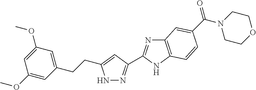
N1N=C(C2=NC3=C(N2)C=CC(C(N2CCOCC2)=O)=C3)C=C1CCC1=CC(OC)=CC(OC)=C1
